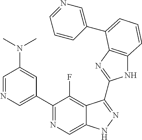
C1=NC=C(C2=NC=C3C(=C2F)C(C2=NC4=C(N2)C=CC=C4C2=CN=CC=C2)=NN3)C=C1N(C)C
